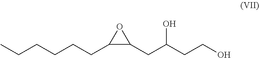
C1(CCCCCC)C(CC(CCO)O)O1
